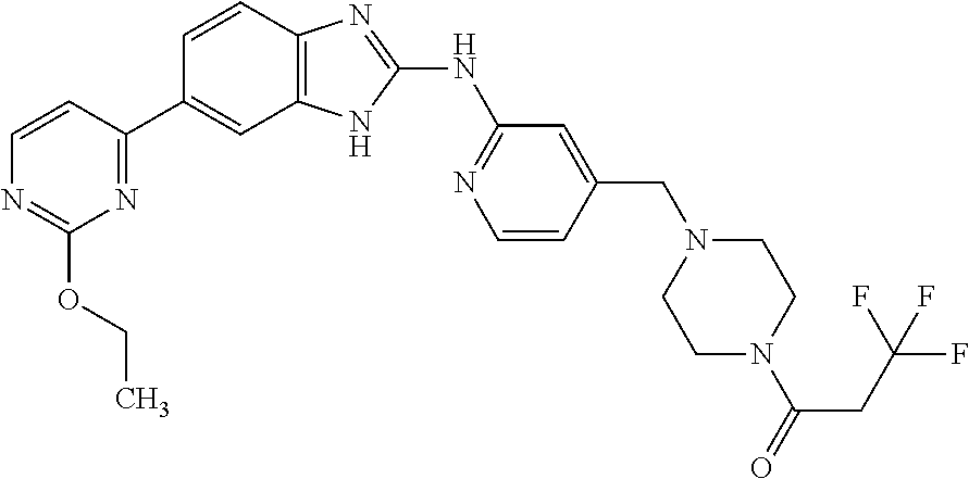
C1=CC(C2=CC3=C(C=C2)N=C(NC2=NC=CC(CN4CCN(C(=O)CC(F)(F)F)CC4)=C2)N3)=NC(OCC)=N1
